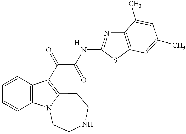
C1=CC2=C(C=C1)C(C(C(NC1=NC3=C(S1)C=C(C)C=C3C)=O)=O)=C1N2CCNCC1
